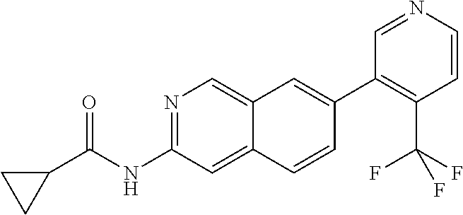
N1=C(NC(C2CC2)=O)C=C2C(=C1)C=C(C1=C(C(F)(F)F)C=CN=C1)C=C2
